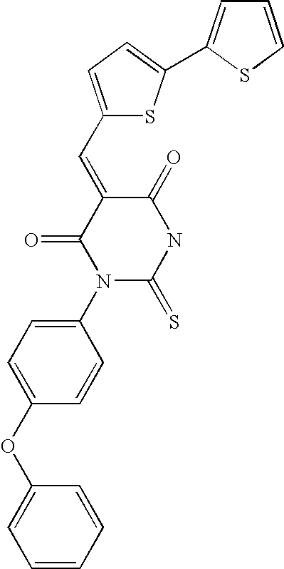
O=C1C(=CC2=CC=C(C3=CC=CS3)S2)C(=O)N(C2=CC=C(OC3=CC=CC=C3)C=C2)C(=S)N1
